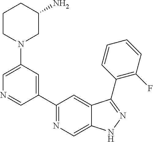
C1(N2CC(N)CCC2)=CN=CC(C2=NC=C3C(=C2)C(C2=C(F)C=CC=C2)=NN3)=C1
